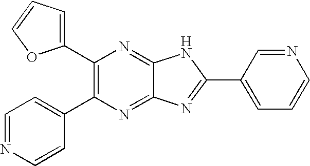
C1(C2=C(C3=CC=NC=C3)N=C3C(=N2)NC(C2=CC=CN=C2)=N3)=CC=CO1
